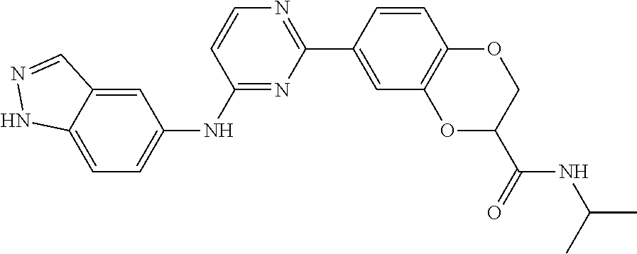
C1=CC(C2=NC=CC(NC3=CC=C4C(=C3)C=NN4)=N2)=CC2=C1OCC(C(=O)NC(C)C)O2
